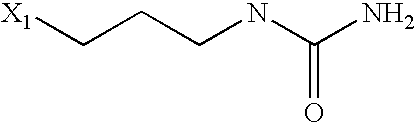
[X1]CCCNC(N)=O
